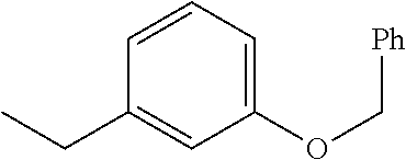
C1(OC[Ph])=CC=CC(CC)=C1
